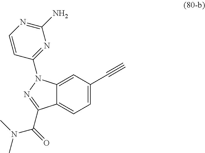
C12=CC(C#C)=CC=C1C(C(=O)N(C)C)=NN2C1=NC(N)=NC=C1
